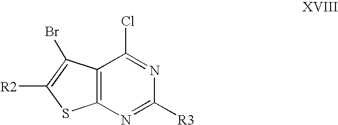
C12=C(N=C([R3])N=C1Cl)SC([R2])=C2Br
